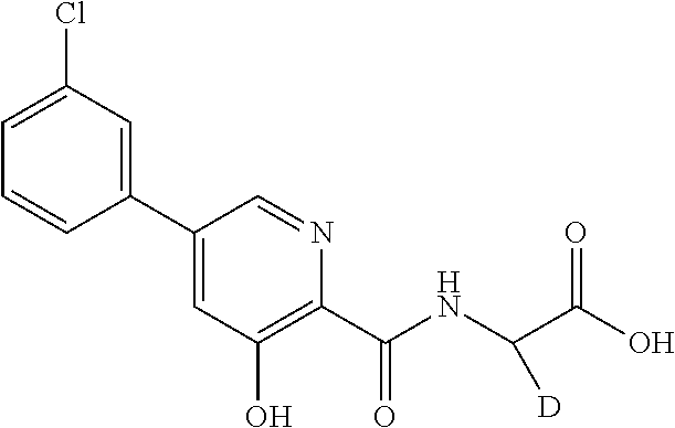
C1(C2=CC(Cl)=CC=C2)=CC(O)=C(C(NC(C(O)=O)[D])=O)N=C1
